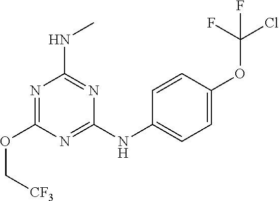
N1=C(NC2=CC=C(OC(Cl)(F)F)C=C2)N=C(NC)N=C1OC[CF3]
